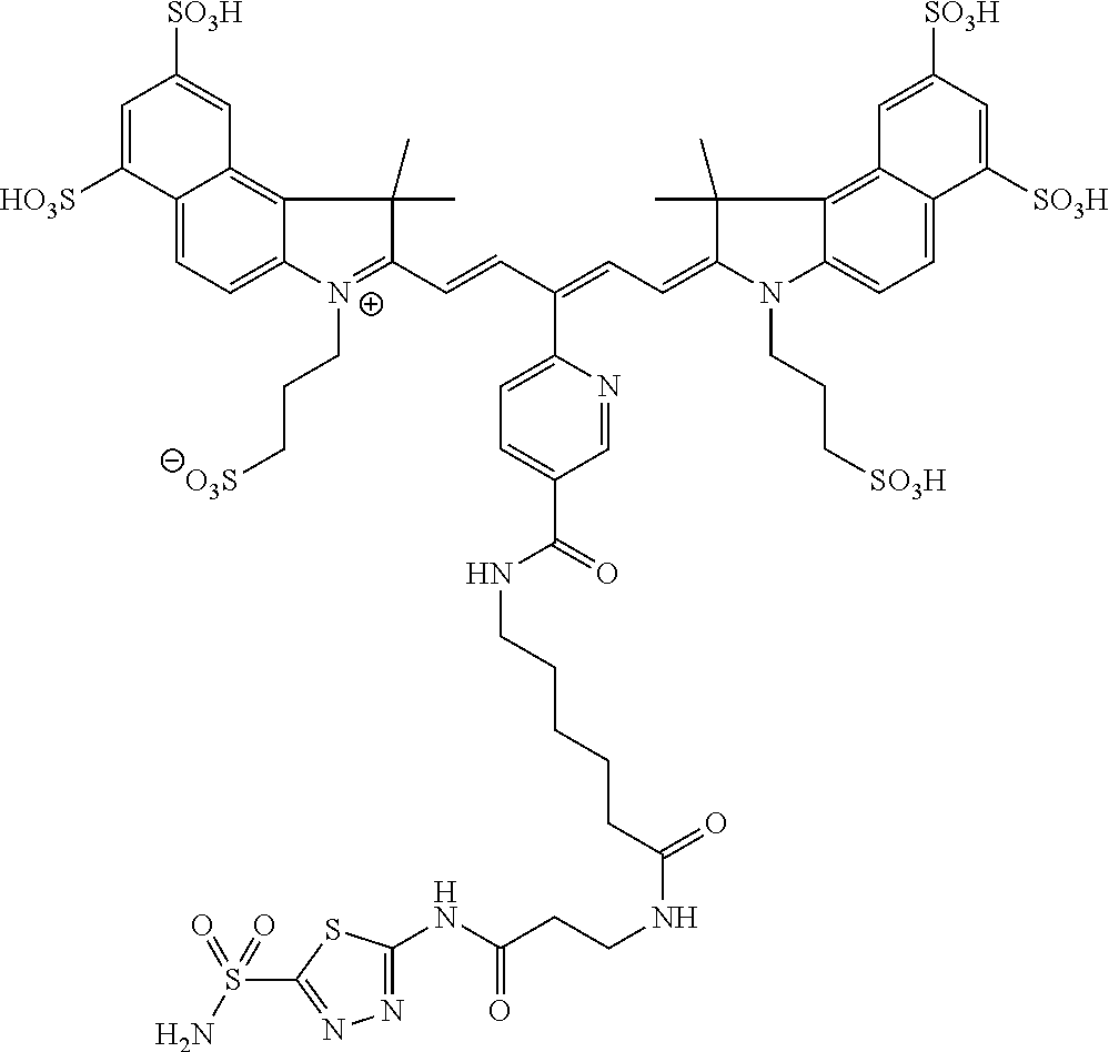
C12=CC=C3C(=C1C=C([SO3H])C=C2[HO3S])C(C)(C)C(C=CC(=CC=C1N(CCC[SO3H])C2=CC=C4C(=C2C1(C)C)C=C([SO3H])C=C4[SO3H])C1=CC=C(C(NCCCCCC(NCCC(NC2=NN=C(S(=O)(N)=O)S2)=O)=O)=O)C=N1)=[N+]3CCC[O3S]
